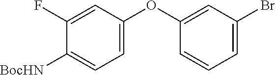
C1=CC=C(Br)C=C1OC1=CC=C([BocHN])C(F)=C1
